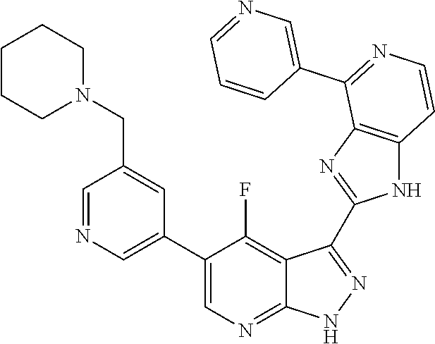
C1=NC=C(C2=CN=C3C(=C2F)C(C2=NC4=C(N2)C=CN=C4C2=CN=CC=C2)=N[N H]3)C=C1CN1CCCCC1
